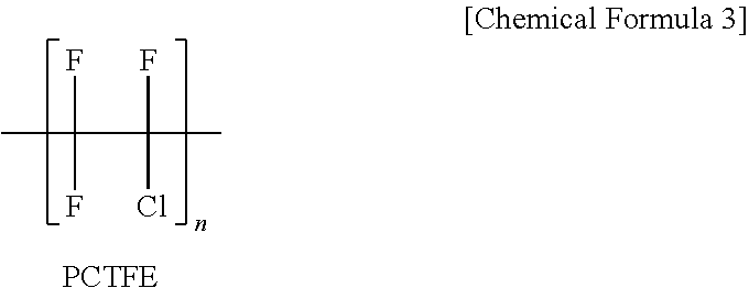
CC(C(C)(F)Cl)(F)F.[PCTFE]
